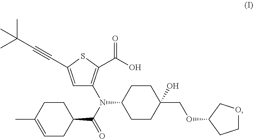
C1(COC2CCOC2)(O)CCC(N(C2=C(C(O)=O)SC(C#CC(C)(C)C)=C2)C(C2CCC(C)=CC2)=O)CC1
